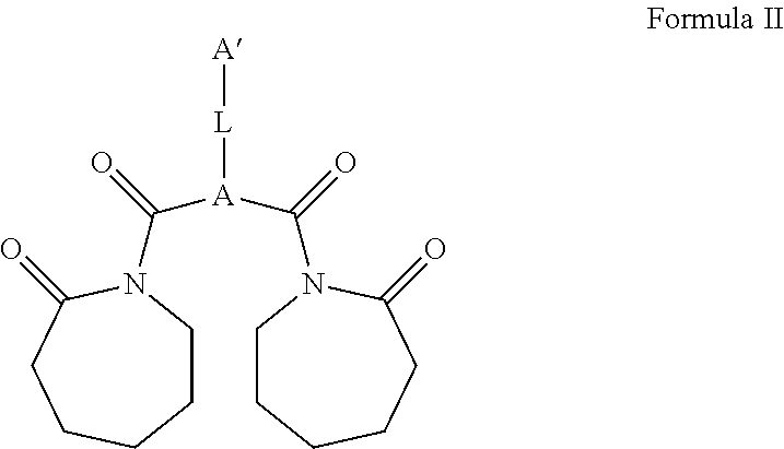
C1CN(C(=O)[A](C(N2CCCCCC2=O)=O)[L][A])C(=O)CCC1
